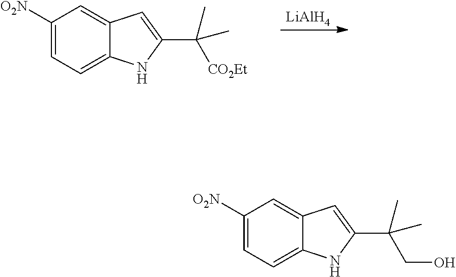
C1([O2N])=CC=C2C(=C1)C=C(C([CO2Et])(C)C)N2.[LiAlH4].C1([O2N])=CC=C2C(=C1)C=C(C(CO)(C)C)N2
